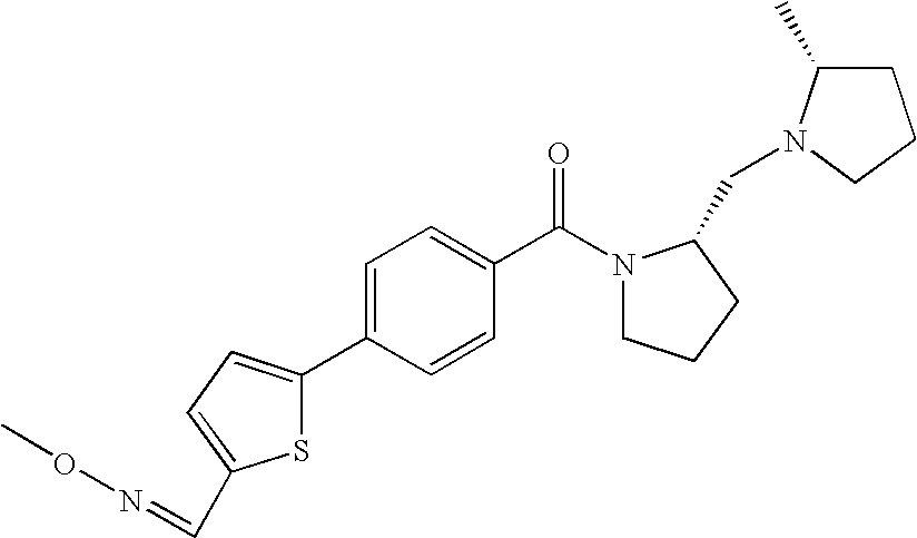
C1=CC(C2=CC=C(C=NOC)S2)=CC=C1C(N1CCCC1CN1C(C)CCC1)=O
